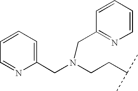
C1=CC=C(CN(CCC(C)C)CC2=NC=CC=C2)N=C1
